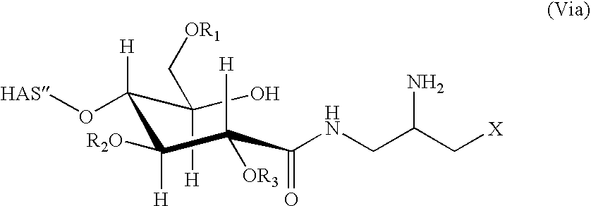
C(C(C(C(C(=O)NCC(C[X])N)([H])[OR3])([H])[R2O])(O[HAS])[H])(O)([H])C[OR1]
